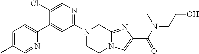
N1(C2=NC=C(Cl)C(C3=C(C)C=C(C)C=N3)=C2)CCN2C(=NC(C(N(CCO)C)=O)=C2)C1
